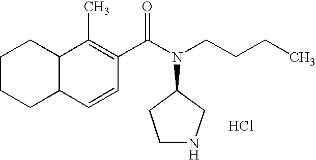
C12C(C=CC(C(N(CCCC)C3CCNC3)=O)=C1C)CCCC2.Cl
